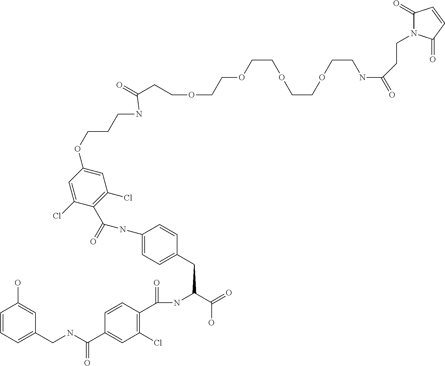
C(C(NCCCOC1=CC(Cl)=C(C(=O)NC2=CC=C(CC(C(=O)O)NC(=O)C3=C(Cl)C=C(C(NCC4=CC=CC(O)=C4)=O)C=C3)C=C2)C(Cl)=C1)=O)COCCOCCOCCOCCNC(=O)CCN1C(=O)C=CC1=O
